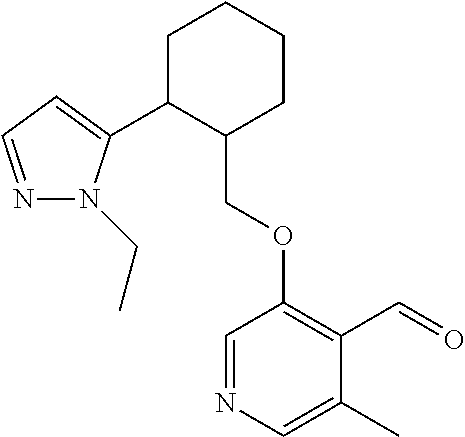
C1C(C2=CC=NN2CC)C(COC2=C(C=O)C(C)=CN=C2)CCC1
